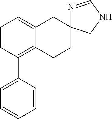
C1=CC(C2=CC=CC=C2)=C2C(=C1)CC1(CC2)N=CNC1
